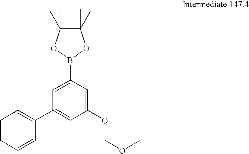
C1(OCOC)=CC(B2OC(C)(C)C(C)(C)O2)=CC(C2=CC=CC=C2)=C1
